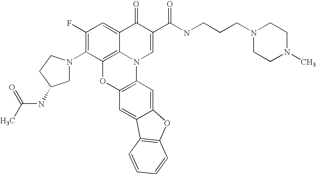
C1(F)=C(N2CC(NC(C)=O)CC2)C2=C3C(=C1)C(=O)C(C(NCCCN1CCN(C)CC1)=O)=CN3C1=C(O2)C=C2C(=C1)OC1=C2C=CC=C1
